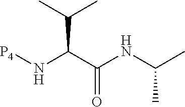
N(C(=O)C(C(C)C)N[P4])C(C)C
